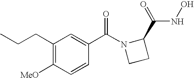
C1(CCC)=C([MeO])C=CC(C(N2CCC2C(=O)NO)=O)=C1
